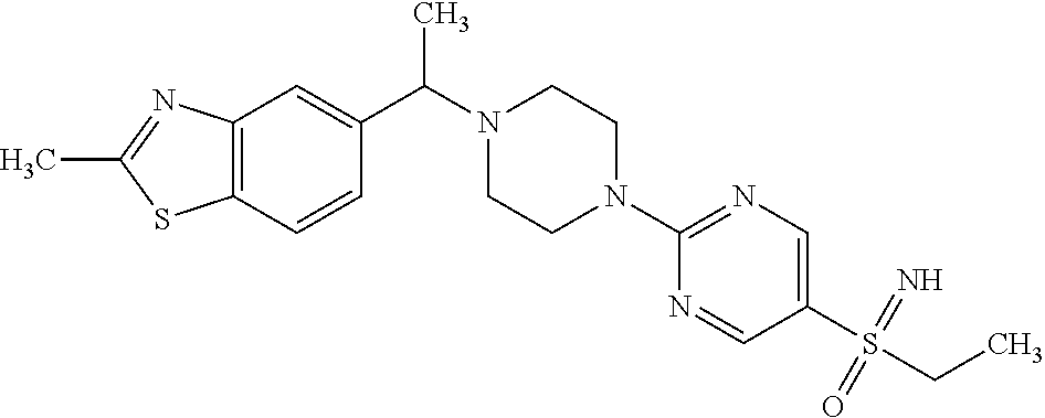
C12=C(C=CC(C(N3CCN(C4=NC=C(S(CC)(=N)=O)C=N4)CC3)C)=C1)SC(C)=N2
